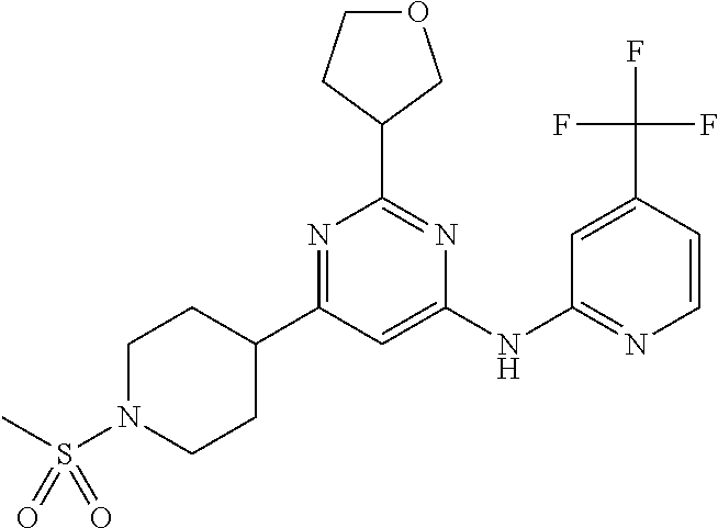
C1=C(NC2=NC=CC(C(F)(F)F)=C2)N=C(C2COCC2)N=C1C1CCN(S(C)(=O)=O)CC1
